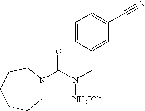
C1=CC(CN([NH3+Cl-])C(N2CCCCCC2)=O)=CC(C#N)=C1
